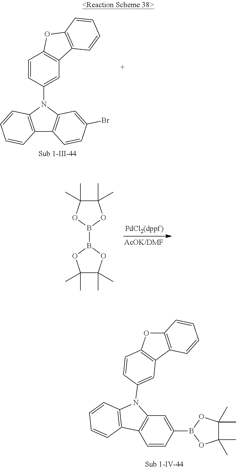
C12=C(N(C3=CC4=C(C=C3)OC3=C4C=CC=C3)C3=C1C=CC(Br)=C3)C=CC=C2.C1(C)(C)C(C)(C)OB(B2OC(C)(C)C(C)(C)O2)O1.C12=C(C=CC(B3OC(C)(C)C(C)(C)O3)=C1)C1=C(C=CC=C1)N2C1=CC2=C(OC3=C2C=CC=C3)C=C1
